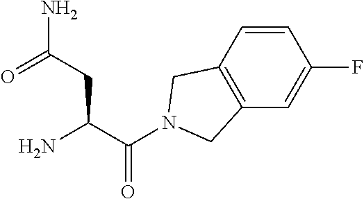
C(C(N)CC(N)=O)(=O)N1CC2=C(C=C(F)C=C2)C1
